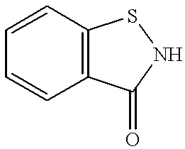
C1=CC2=C(C=C1)SNC2=O
